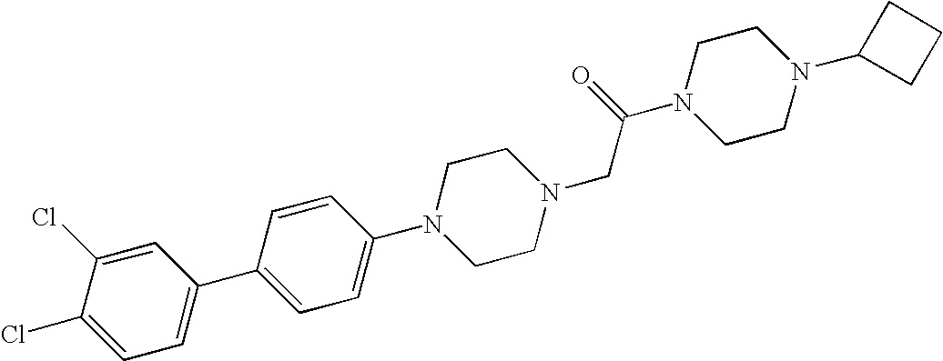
C1(Cl)=CC=C(C2=CC=C(N3CCN(CC(N4CCN(C5CCC5)CC4)=O)CC3)C=C2)C=C1Cl
